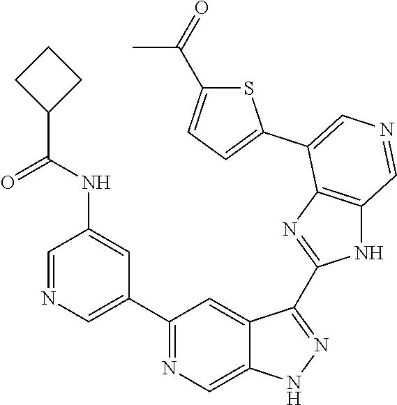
C1(C2=CN=CC(NC(C3CCC3)=O)=C2)=NC=C2C(=C1)C(C1=NC3=C(N1)C=NC=C3C1=CC=C(C(C)=O)S1)=NN2
